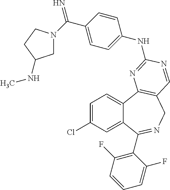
C1=C(Cl)C=C2C(=C1)C1=C(CN=C2C2=C(F)C=CC=C2F)C=NC(NC2=CC=C(C(=N)N3CC(NC)CC3)C=C2)=N1
